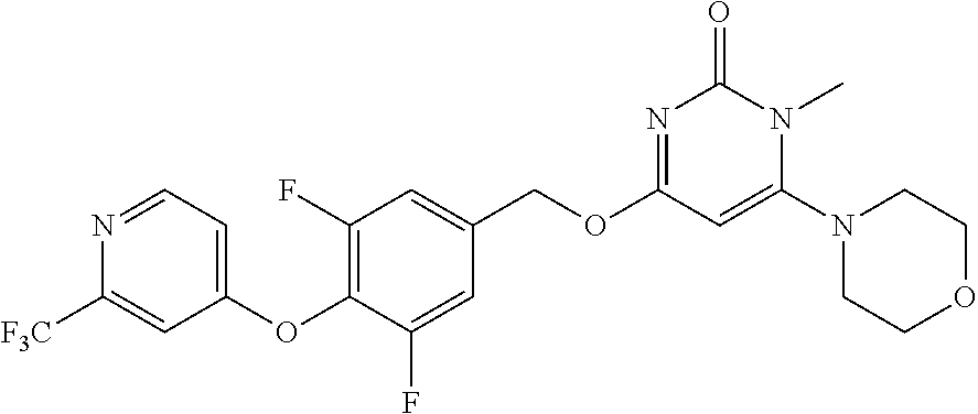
C1(OC2=C(F)C=C(COC3=NC(=O)N(C)C(N4CCOCC4)=C3)C=C2F)=CC=NC([F3C])=C1
